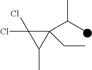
C1(C(C)C)(CC)C(Cl)(Cl)C1C
